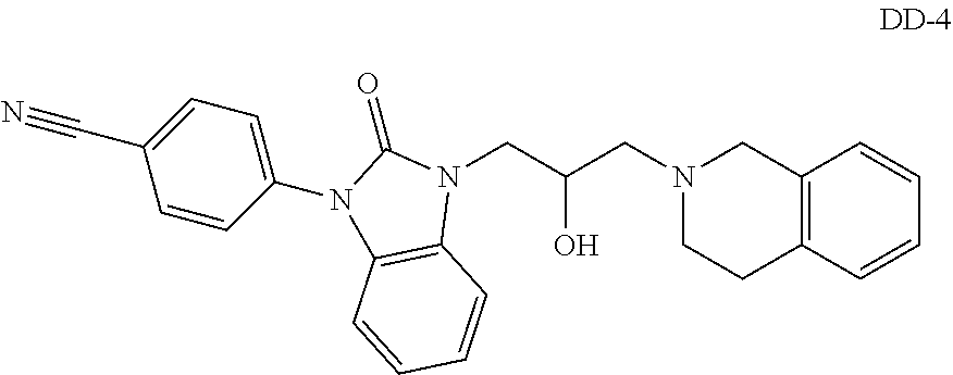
N1(CC(CN2CCC3=C(C2)C=CC=C3)O)C(=O)N(C2=CC=C(C#N)C=C2)C2=C1C=CC=C2
